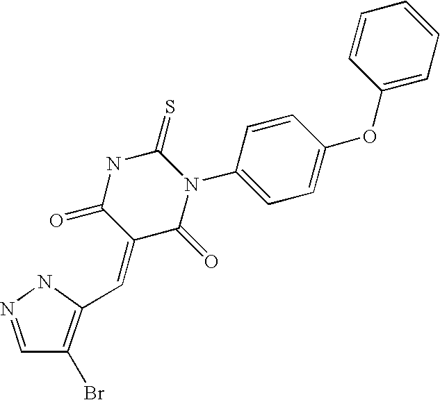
C1=NNC(C=C2C(=O)N(C3=CC=C(OC4=CC=CC=C4)C=C3)C(=S)NC2=O)=C1Br
